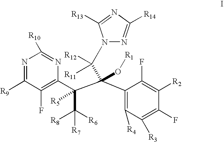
N1=C([R14])N=C([R13])N1C(C(C1=C([R4])C([R3])=C(F)C([R2])=C1F)(O[R1])C(C([R7])([R6])[R8])(C1=C(F)C([R9])=NC([R10])=N1)[R5])([R12])[R11]
